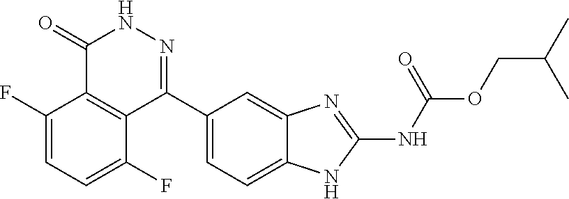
O(C(=O)NC1=NC2=CC(C3=NNC(=O)C4=C3C(F)=CC=C4F)=CC=C2N1)CC(C)C
